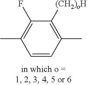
C1=CC(C)=C([(CH2)oH])C(F)=C1C
